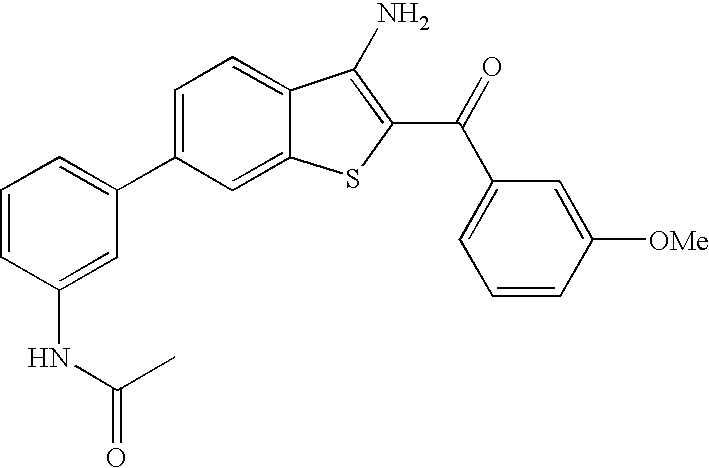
C1=CC(NC(C)=O)=CC(C2=CC=C3C(=C2)SC(C(=O)C2=CC=CC([OMe])=C2)=C3N)=C1
